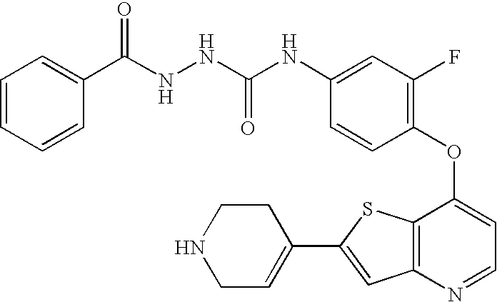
C1(C(NNC(NC2=CC(F)=C(OC3=CC=NC4=C3SC(C3=CCNCC3)=C4)C=C2)=O)=O)=CC=CC=C1
